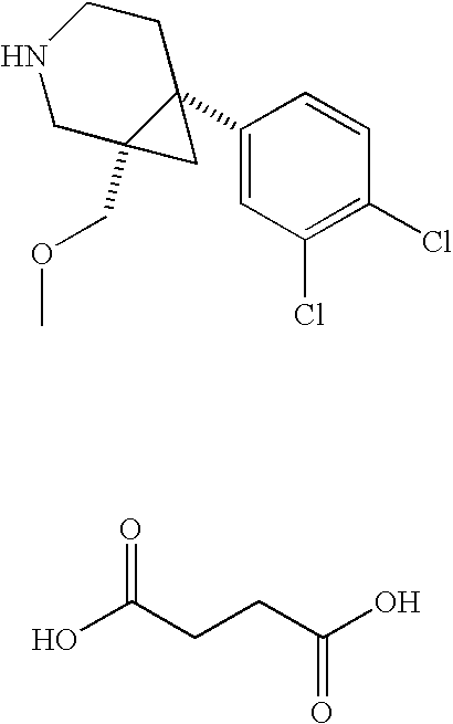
C1(C23C(COC)(CNCC2)C3)=CC(Cl)=C(Cl)C=C1.OC(CCC(O)=O)=O
